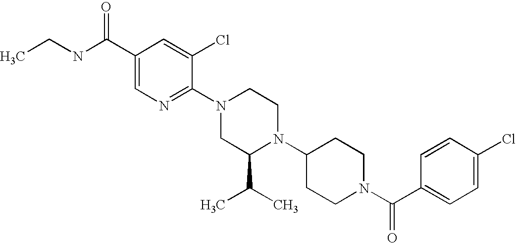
C1(Cl)=CC=C(C(N2CCC(N3C(C(C)C)CN(C4=NC=C(C(NCC)=O)C=C4Cl)CC3)CC2)=O)C=C1
